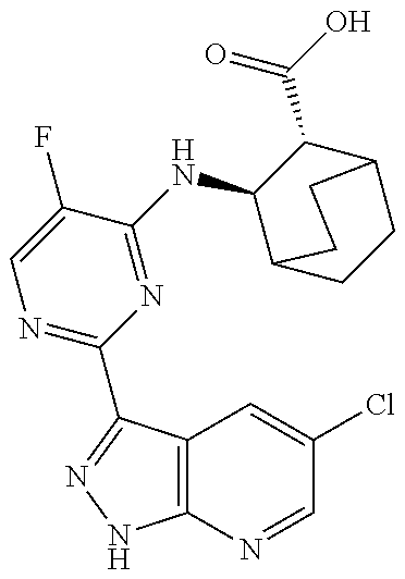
C12=C(C(C3=NC=C(F)C(NC4C5CCC(C4C(O)=O)CC5)=N3)=NN1)C=C(Cl)C=N2
